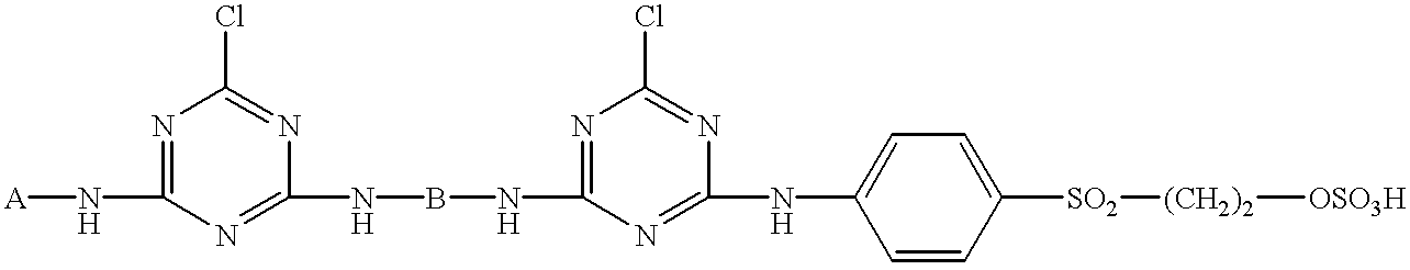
[A]NC1=NC(Cl)=NC(NBNC2=NC(Cl)=NC(NC3=CC=C([SO2][(CH2)2][OSO3H])C=C3)=N2)=N1
